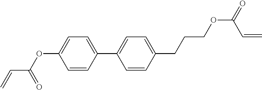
C1=C(OC(C=C)=O)C=CC(C2=CC=C(CCCOC(=O)C=C)C=C2)=C1
